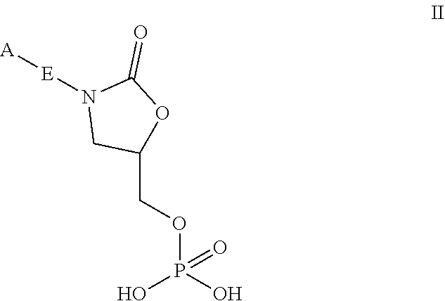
[E](N1CC(COP(O)(O)=O)OC1=O)[A]
